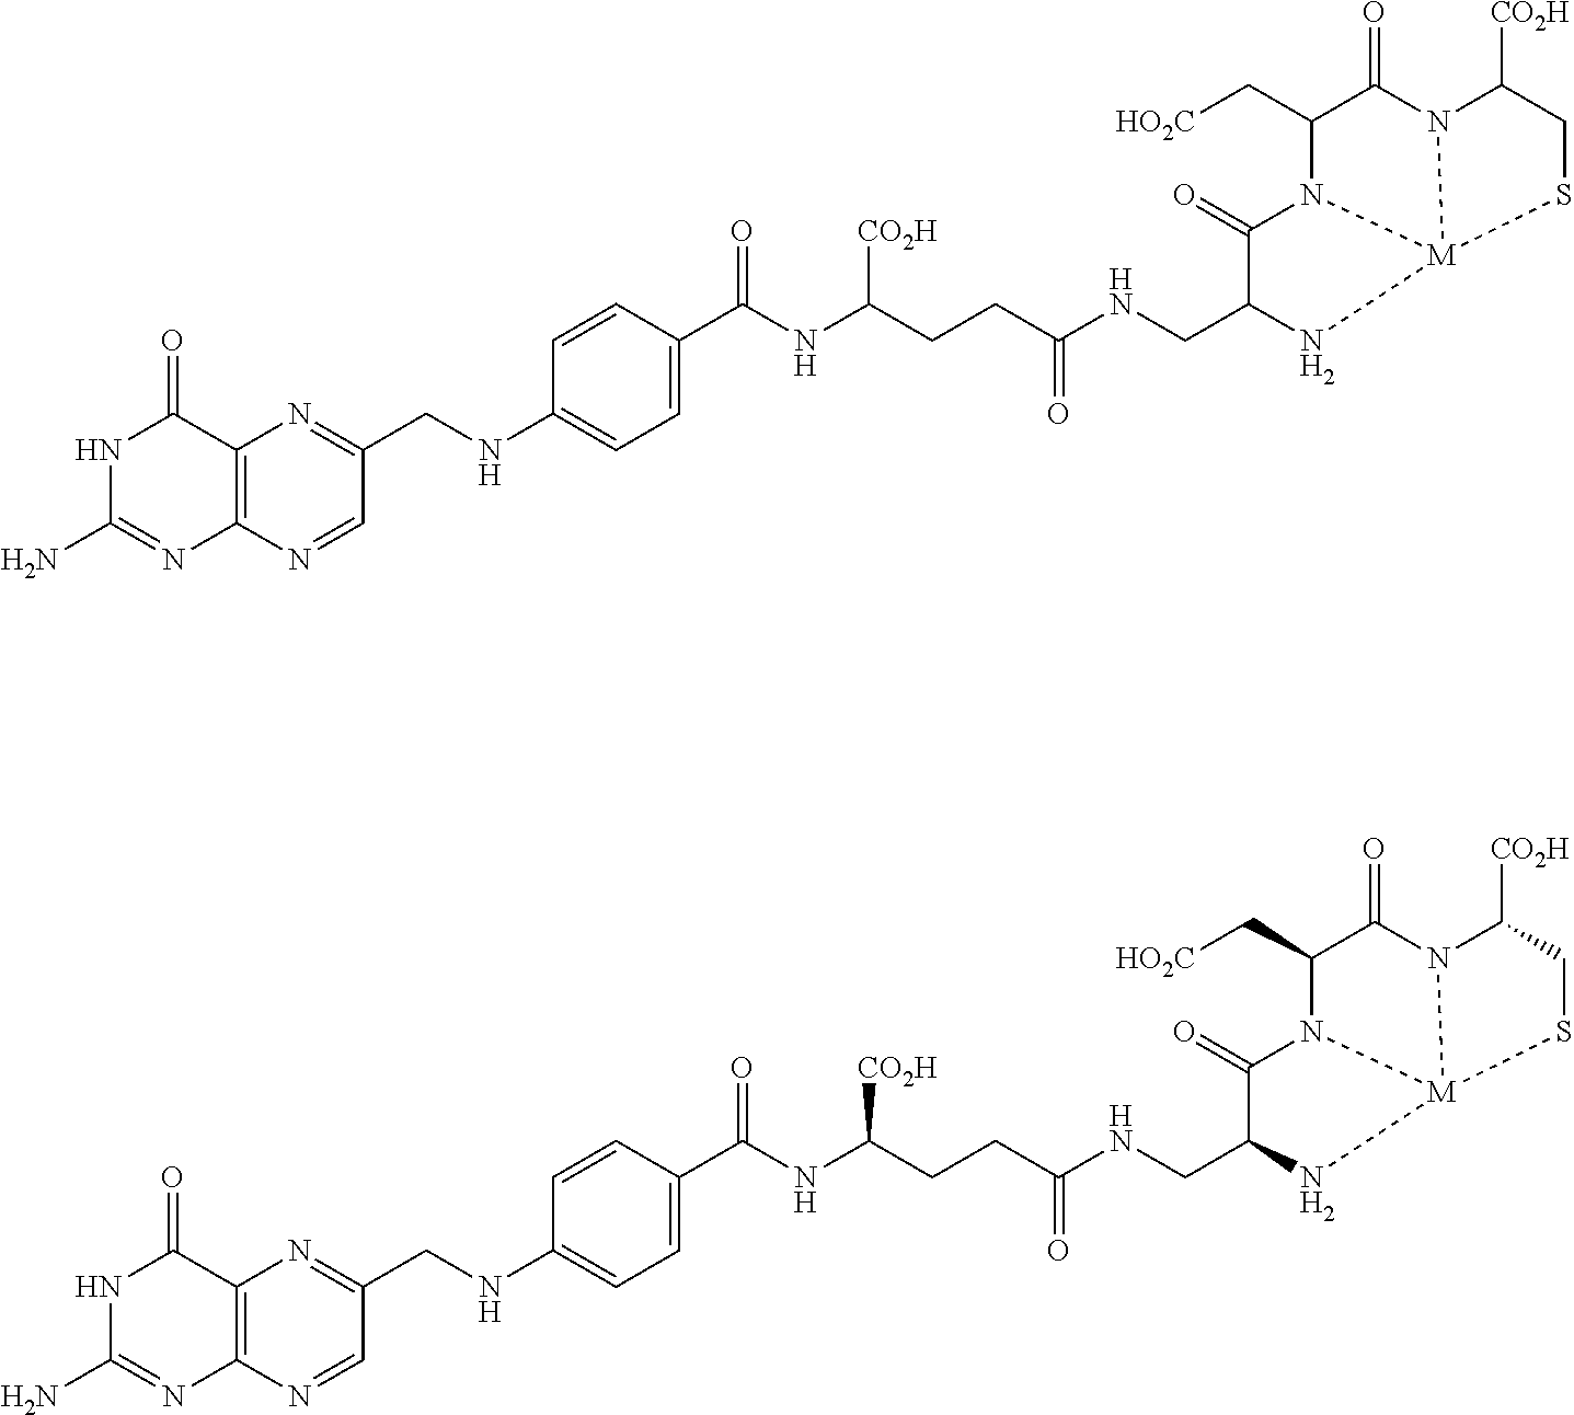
C12=C(N=CC(CNC3=CC=C(C(NC([CO2H])CCC(NCC4N[M]56N(C4=O)C(C[HO2C])C(=O)N5C([CO2H])CS6)=O)=O)C=C3)=N1)N=C(N)NC2=O.C12=C(N=CC(CNC3=CC=C(C(NC([CO2H])CCC(NCC4N[M]56N(C4=O)C(C[HO2C])C(=O)N5C([CO2H])CS6)=O)=O)C=C3)=N1)N=C(N)NC2=O
